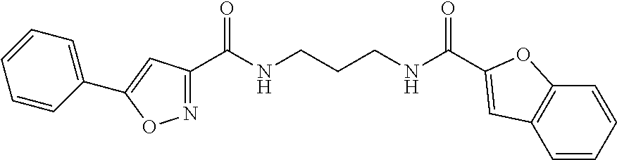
N1=C(C(NCCCNC(=O)C2=CC3=C(C=CC=C3)O2)=O)C=C(C2=CC=CC=C2)O1
